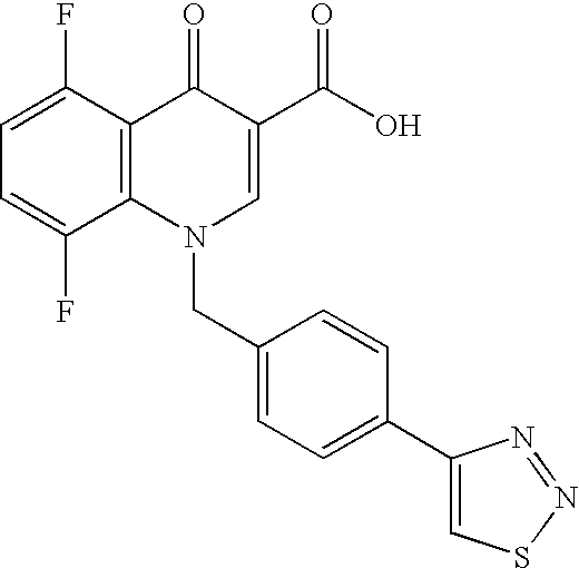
C12=C(C(F)=CC=C1F)C(=O)C(C(O)=O)=CN2CC1=CC=C(C2=CSN=N2)C=C1
